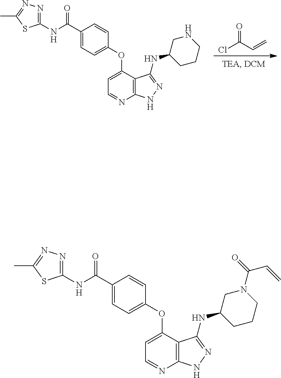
ClC(C=C)=O.N(C(C1=CC=C(OC2=CC=NC3=C2C(NC2CCCNC2)=NN3)C=C1)=O)C1=NN=C(C)S1.N(C(C1=CC=C(OC2=CC=NC3=C2C(NC2CCCN(C(=O)C=C)C2)=NN3)C=C1)=O)C1=NN=C(C)S1
